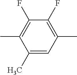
C1(C)=CC(C)=C(F)C(F)=C1C
